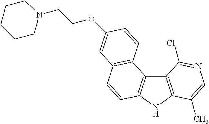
C12=C(NC3=C1C1=C(C=C3)C=C(OCCN3CCCCC3)C=C1)C(C)=CN=C2Cl
